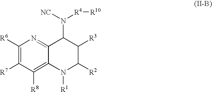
C1([R6])=C([R7])C([R8])=C2C(=N1)C(N([NC])[R4][R10])C([R3])C([R2])N2[R1]
